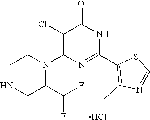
C1(Cl)=C(N2CCNCC2C(F)F)N=C(C2=C(C)N=CS2)NC1=O.Cl
